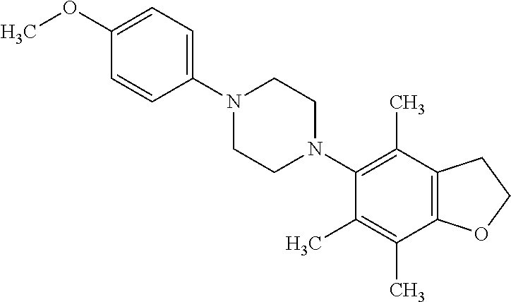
C1(OC)=CC=C(N2CCN(C3=C(C)C4=C(C(C)=C3C)OCC4)CC2)C=C1
